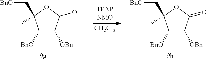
C1([BnO])C([OBn])C(O)OC1(C[BnO])C=C.C1([BnO])C([OBn])C(=O)OC1(C[BnO])C=C.[CH2Cl2]
